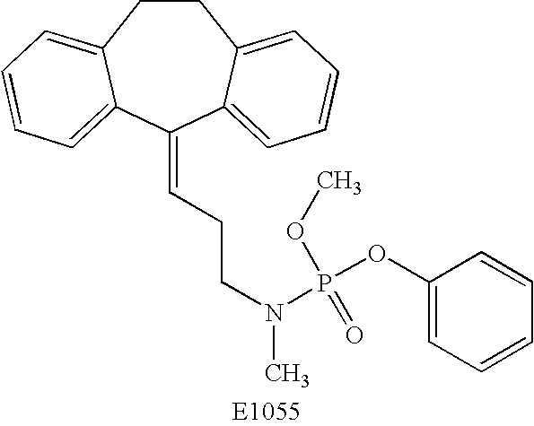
C1CC2=CC=CC=C2C(=CCCN(C)P(OC2=CC=CC=C2)(OC)=O)C2=CC=CC=C12
